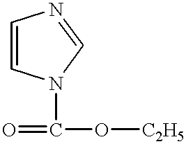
C1=CN(C(=O)O[C2H5])C=N1
